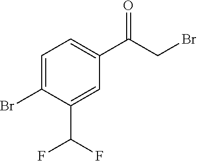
C1=C(Br)C(C(F)F)=CC(C(CBr)=O)=C1
